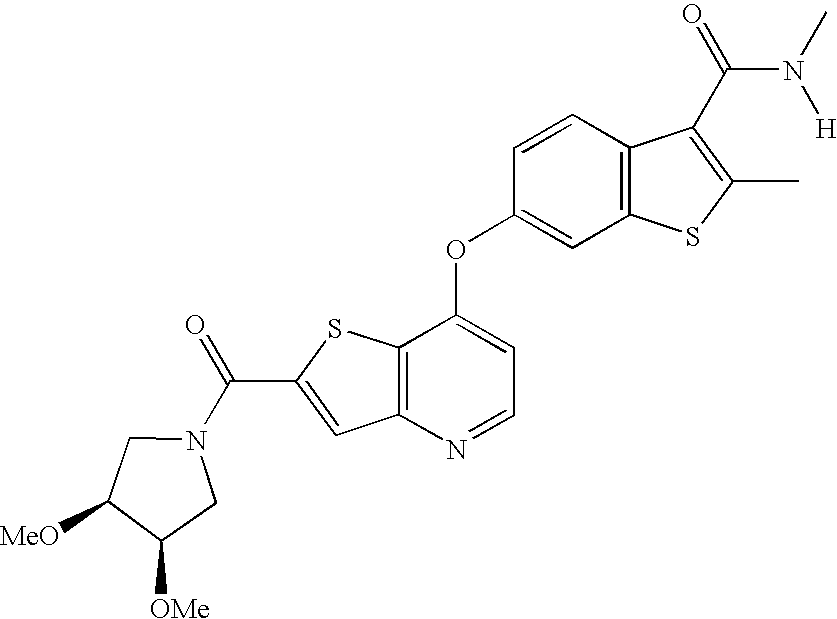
C(C1=CC2=C(S1)C(OC1=CC3=C(C=C1)C(C(N([H])C)=O)=C(C)S3)=CC=N2)(=O)N1CC([MeO])C([OMe])C1
